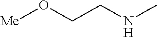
[Me]OCCNC
